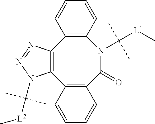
C12=C(C3=C(C(=O)N(C([L1]C)(C)C)C4=C1C=CC=C4)C=CC=C3)N(C([L2]C)(C)C)N=N2
